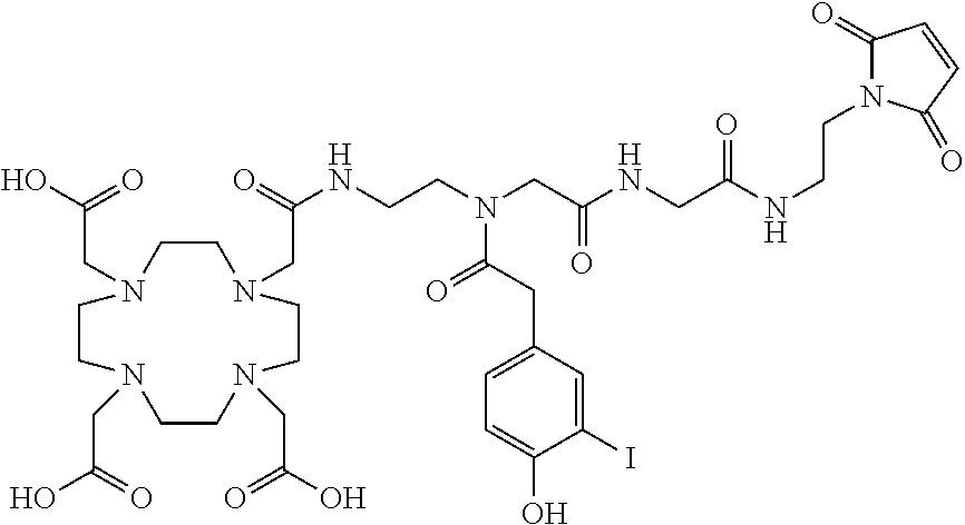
C1CN(CC(NCCN(CC(NCC(NCCN2C(=O)C=CC2=O)=O)=O)C(CC2=CC=C(O)C(I)=C2)=O)=O)CCN(CC(O)=O)CCN(CC(O)=O)CCN1CC(O)=O
